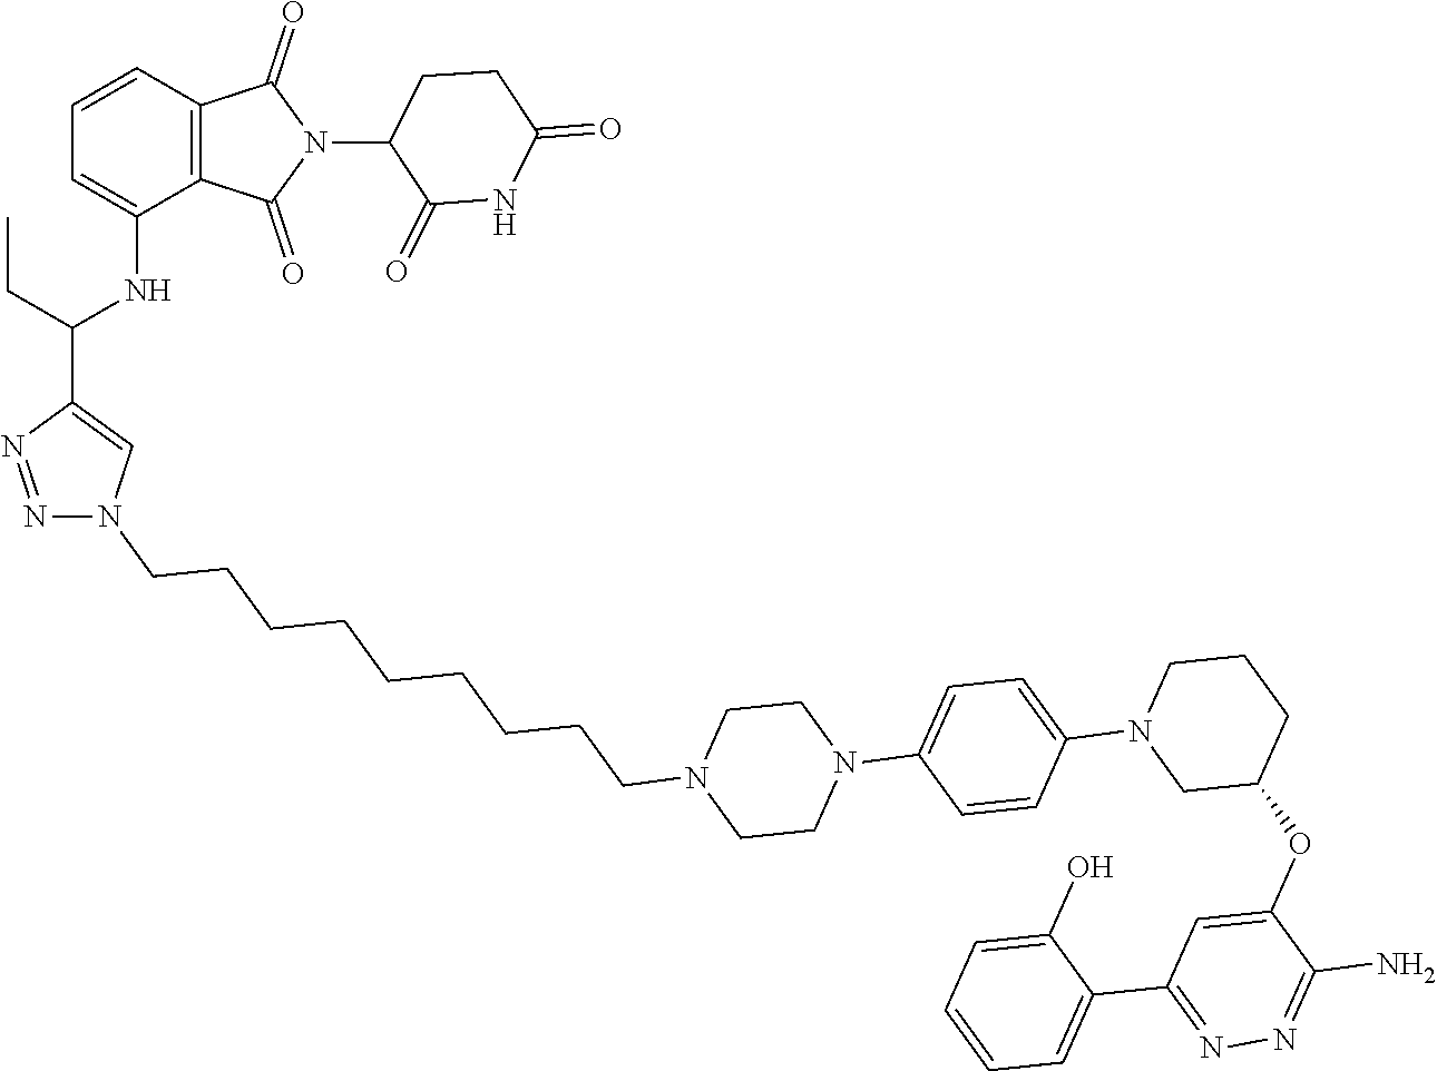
N1=NC(C(CC)NC2=CC=CC3=C2C(=O)N(C2C(=O)NC(=O)CC2)C3=O)=CN1CCCCCCCCCN1CCN(C2=CC=C(N3CC(OC4=CC(C5=CC=CC=C5O)=NN=C4N)CCC3)C=C2)CC1
